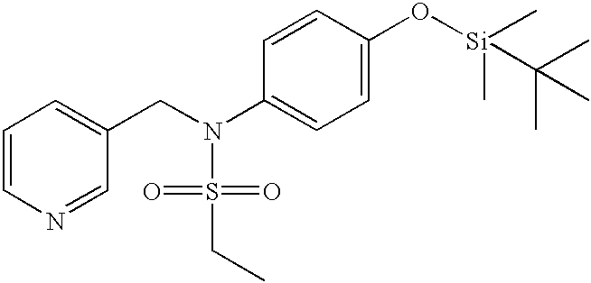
C1=CN=CC(CN(S(=O)(=O)CC)C2=CC=C(O[Si](C)(C)C(C)(C)C)C=C2)=C1
